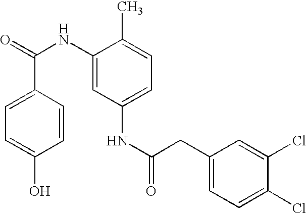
C1=C(C(=O)NC2=CC(NC(=O)CC3=CC=C(Cl)C(Cl)=C3)=CC=C2C)C=CC(O)=C1
